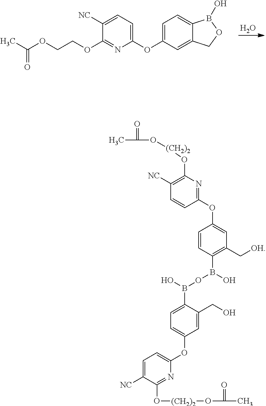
O.CC(OCCOC1=NC(OC2=CC=C3C(=C2)COB3O)=CC=C1[NC])=O.C1=CC(B(O)OB(O)C2=CC=C(OC3=CC=C([NC])C(O[(CH2)2]OC(=O)C)=N3)C=C2CO)=C(C[OH])C=C1OC1=NC(O[(CH2)2]OC(=O)C)=C([NC])C=C1
